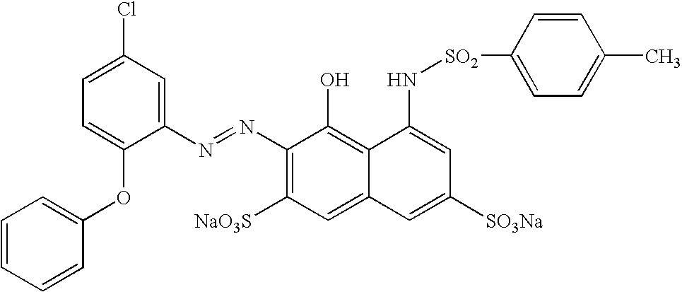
C1(N=NC2=C([NaO3S])C=C3C(=C2O)C(N[SO2]C2=CC=C(C)C=C2)=CC([SO3Na])=C3)=CC(Cl)=CC=C1OC1=CC=CC=C1
